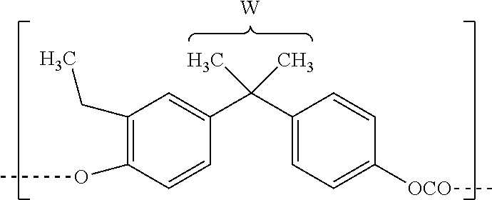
C1(CC)=C(OC)C=CC(C(C2=CC=C([OCO]C)C=C2)(C)C)=C1.[W]
